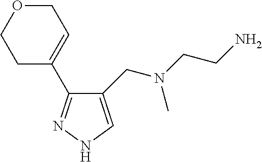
C1(CN(CCN)C)=CNN=C1C1=CCOCC1
